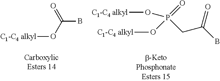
O=C(O[C1-C4 alkyl])B.[C1-C4 alkyl]OP(=O)(CC(B)=O)O[C1-C4 alkyl]
